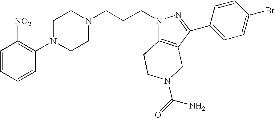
C1=CC=CC(N2CCN(CCCN3C4=C(C(C5=CC=C(Br)C=C5)=N3)CN(C(N)=O)CC4)CC2)=C1[NO2]
